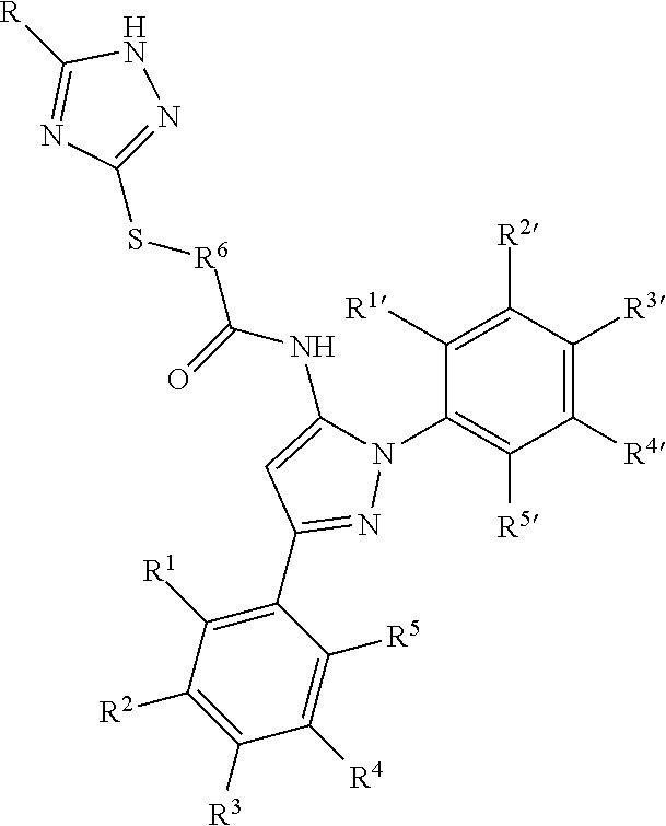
C1([R4])=C([R3])C([R2])=C([R1])C(N2C(NC(=O)[R6]SC3=NNC([R])=N3)=CC(C3=C([R1])C([R2])=C([R3])C([R4])=C3[R5])=N2)=C1[R5]
